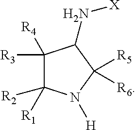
C1([R3])([R4])C([R2])([R1])N([H])C([R5])([R6])C1N[X]
